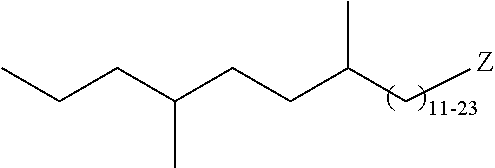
C(C(C[Z])C)CC(CCC)C
